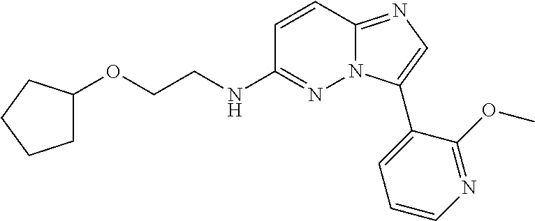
C(CNC1=NN2C(=NC=C2C2=CC=CN=C2OC)C=C1)OC1CCCC1
